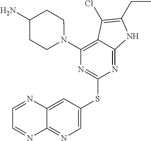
C1=C(SC2=NC(N3CCC(N)CC3)=C3C(=N2)NC(CC)=C3Cl)C=C2C(=N1)N=CC=N2
